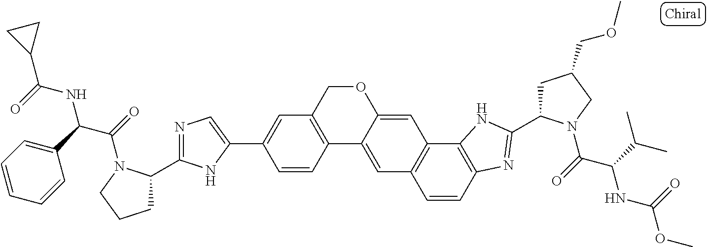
C1=CC2=C(C=C1C1=CN=C(C3CCCN3C(=O)C(C3=CC=CC=C3)NC(C3CC3)=O)N1)COC1=CC3=C(C=C21)C=CC1=C3NC(C2CC(COC)CN2C(=O)C(C(C)C)NC(OC)=O)=N1
